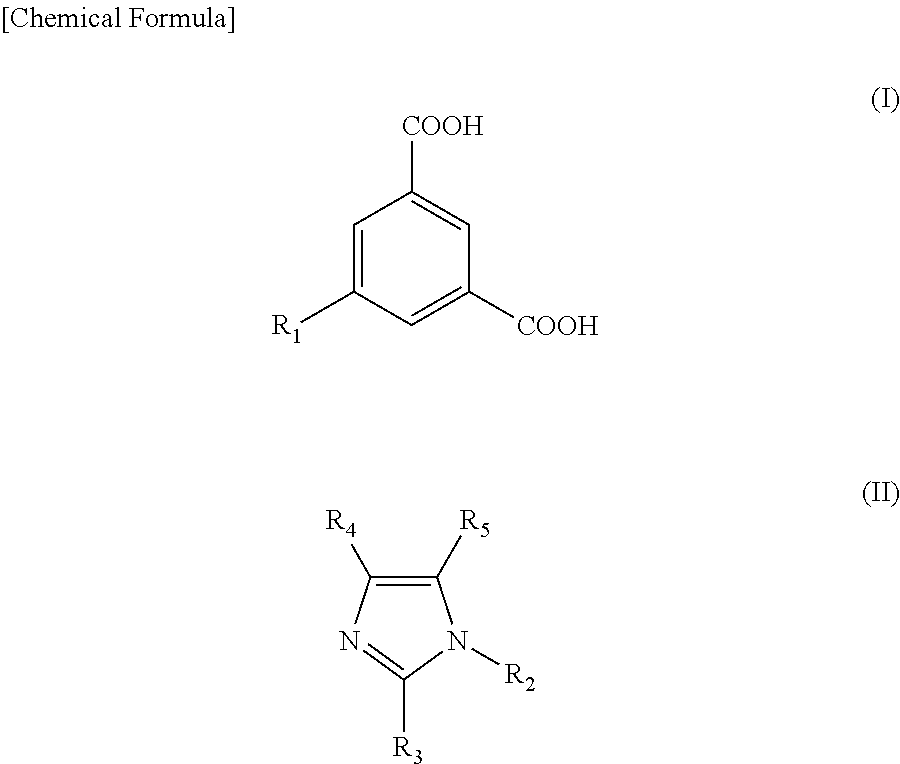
C1=C([R1])C=C([COOH])C=C1[COOH].C1([R5])=C([R4])N=C([R3])N1[R2]
